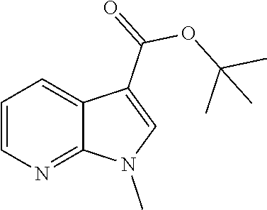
O(C(C)(C)C)C(C1=CN(C)C2=NC=CC=C21)=O
